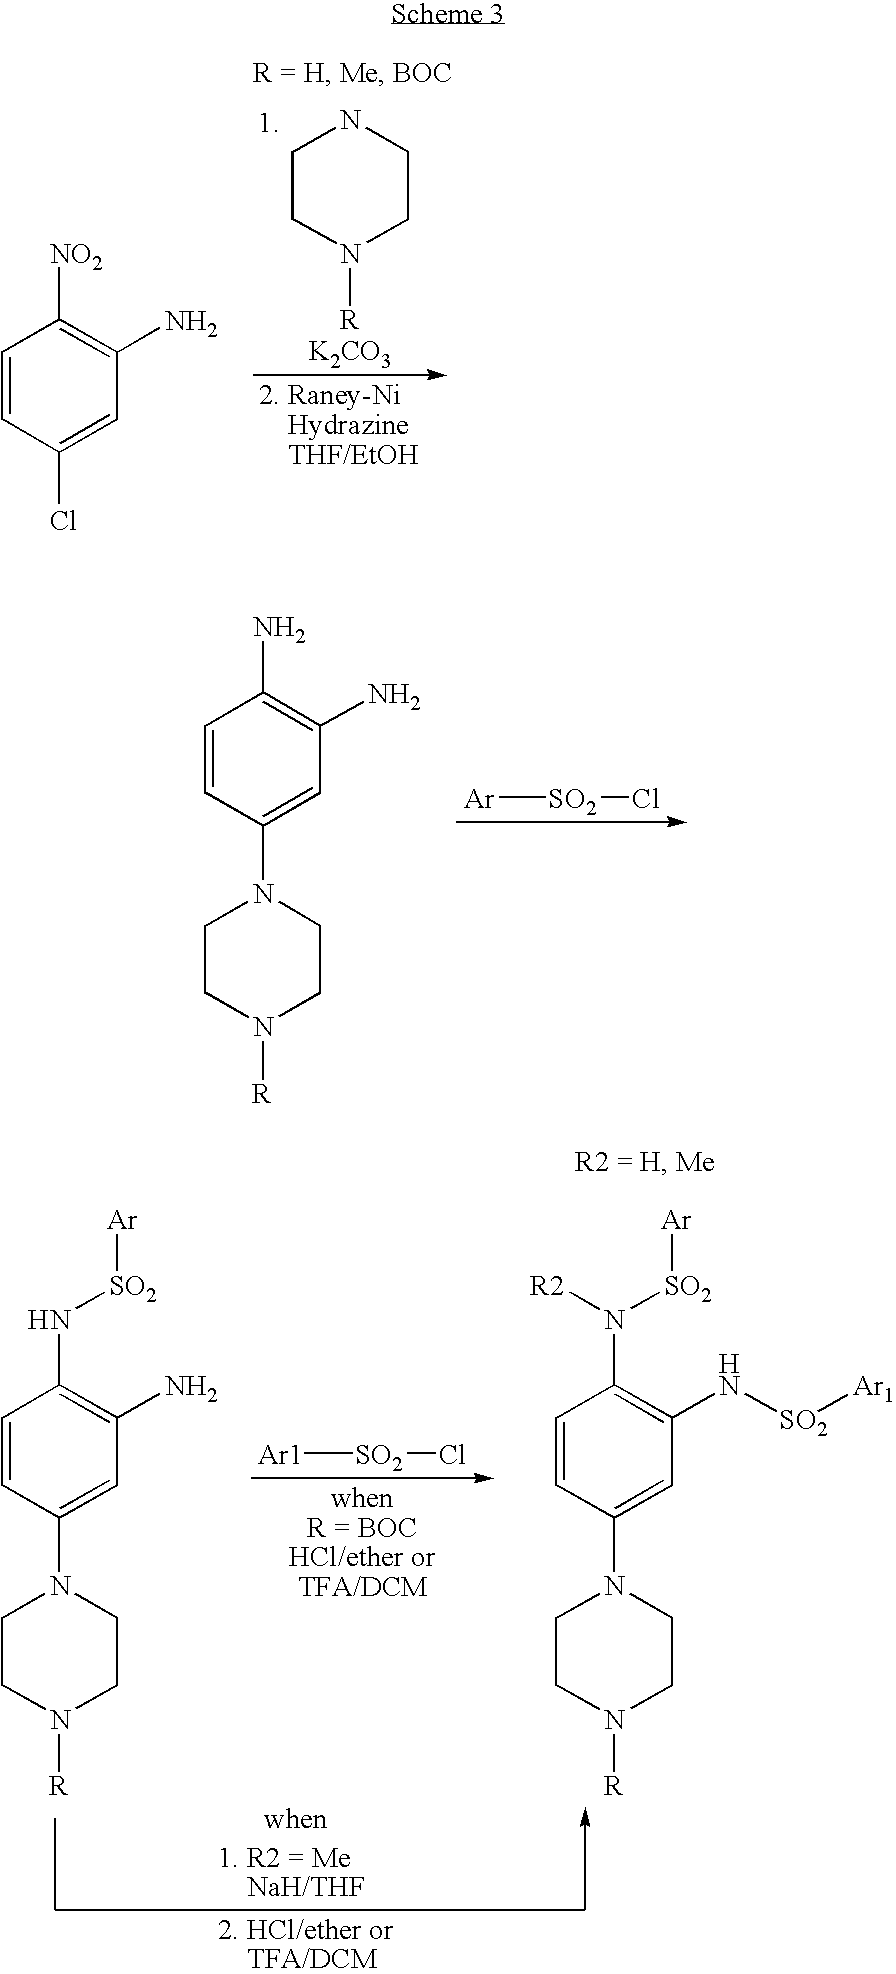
C1=CC(Cl)=CC(N)=C1[NO2].C1CN([R])CCN1.[K2CO3].C1=CC(N2CCN([R])CC2)=CC(N)=C1N.[Ar][SO2]Cl.C1=CC(N2CCN([R])CC2)=CC(N)=C1N[SO2][Ar].[Ar1][SO2]Cl.C1=CC(N2CCN([R])CC2)=CC(N[SO2][Ar1])=C1N([SO2][Ar])[R2]
